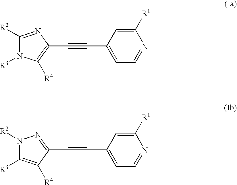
C1([R2])=NC(C#CC2=CC=NC([R1])=C2)=C([R4])N1[R3].N1([R2])C([R3])=C([R4])C(C#CC2=CC=NC([R1])=C2)=N1
